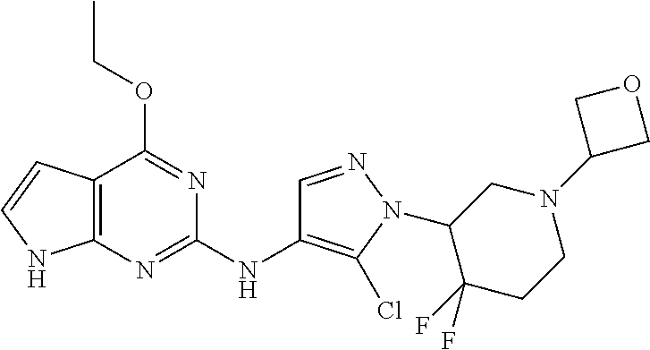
C12=C(NC=C1)N=C(NC1=C(Cl)N(C3C(F)(F)CCN(C4COC4)C3)N=C1)N=C2OCC
